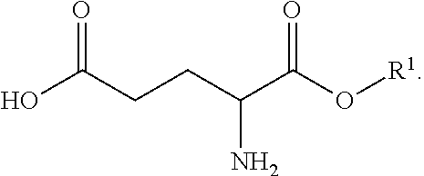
O=C(CCC(N)C(O[R1])=O)O
